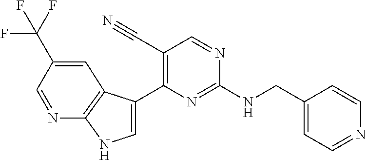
N(C1=NC(C2=CNC3=C2C=C(C(F)(F)F)C=N3)=C(C#N)C=N1)CC1=CC=NC=C1
